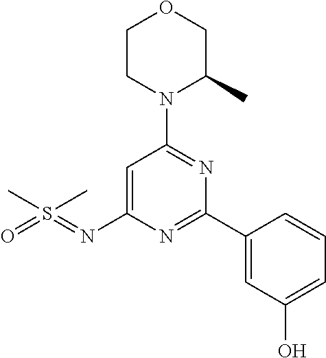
O1CCN(C2=NC(C3=CC(O)=CC=C3)=NC(N=S(=O)(C)C)=C2)C(C)C1
